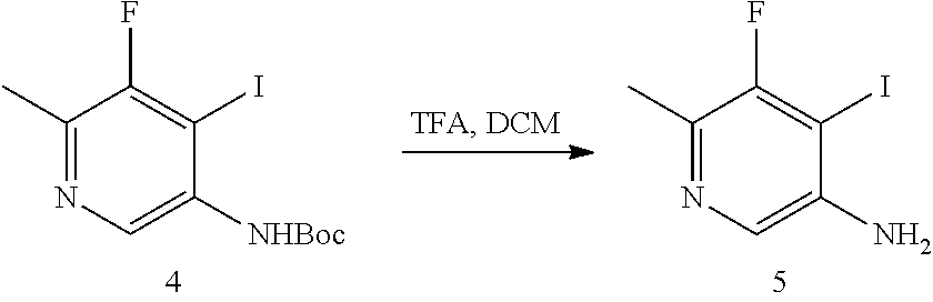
C1(C)=NC=C([NHBoc])C(I)=C1F.C1(C)=NC=C(N)C(I)=C1F
